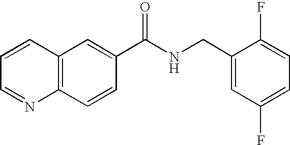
C1=CC=NC2=C1C=C(C(NCC1=CC(F)=CC=C1F)=O)C=C2
